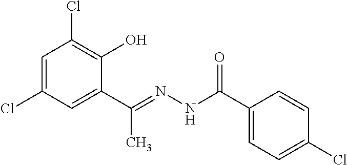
C1=C(Cl)C=C(C(=NNC(C2=CC=C(Cl)C=C2)=O)C)C(O)=C1Cl
